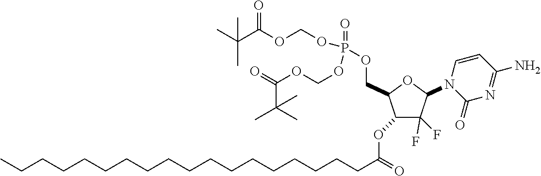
C1(F)(F)C(N2C(=O)N=C(N)C=C2)OC(COP(=O)(OCOC(=O)C(C)(C)C)OCOC(C(C)(C)C)=O)C1OC(CCCCCCCCCCCCCCCCCC)=O
